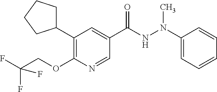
C1(C2CCCC2)=C(OCC(F)(F)F)N=CC(C(NN(C2=CC=CC=C2)C)=O)=C1
